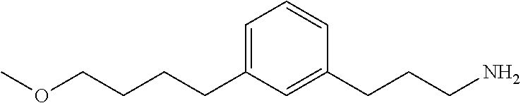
C(CC1=CC=CC(CCCN)=C1)CCOC
